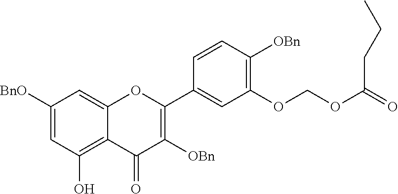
C1([BnO])=CC(O)=C2C(=C1)OC(C1=CC(OCOC(=O)CCC)=C([OBn])C=C1)=C([OBn])C2=O
